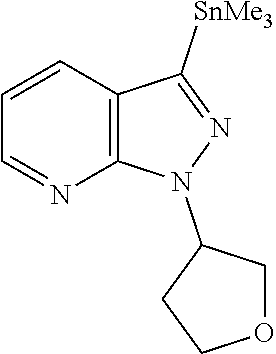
C1=CC2=C(N=C1)N(C1COCC1)N=C2[SnMe3]
